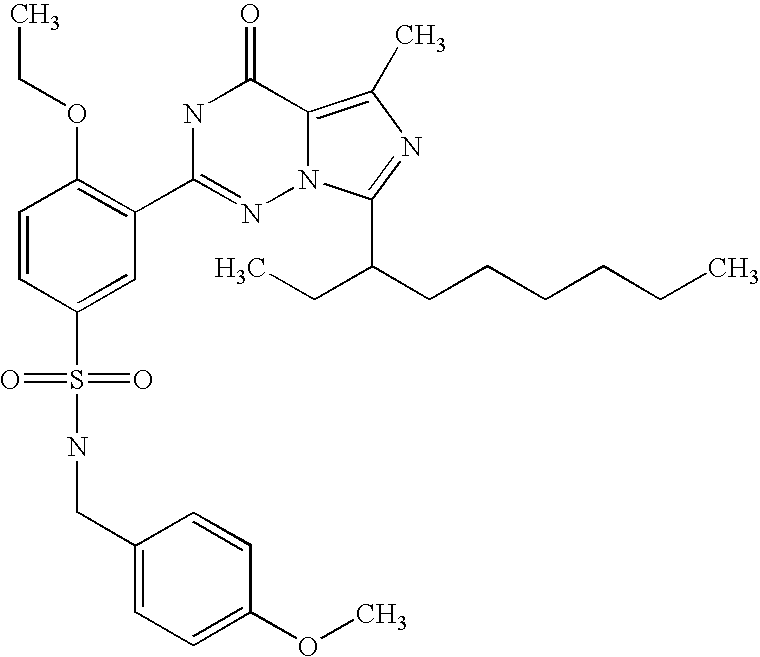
C1=CC(S(NCC2=CC=C(OC)C=C2)(=O)=O)=CC(C2=NN3C(=C(C)N=C3C(CCCCCC)CC)C(=O)N2)=C1OCC
